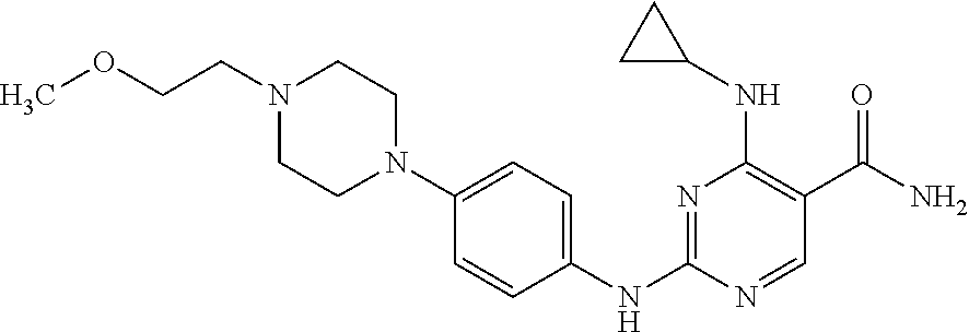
N1=C(NC2=CC=C(N3CCN(CCOC)CC3)C=C2)N=CC(C(N)=O)=C1NC1CC1
